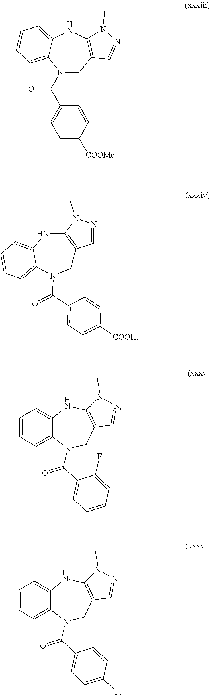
C1C2=C(NC3=CC=CC=C3N1C(=O)C1=CC=C([COOMe])C=C1)N(C)N=C2.C1=NN(C)C2=C1CN(C(C1=CC=C([COOH])C=C1)=O)C1=CC=CC=C1N2.C1=CC=C2C(=C1)NC1=C(CN2C(C2=CC=CC=C2F)=O)C=NN1C.C1=CC=C2C(=C1)NC1=C(CN2C(C2=CC=C(F)C=C2)=O)C=NN1C
